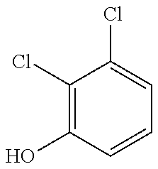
C1(Cl)=C(O)C=CC=C1Cl
